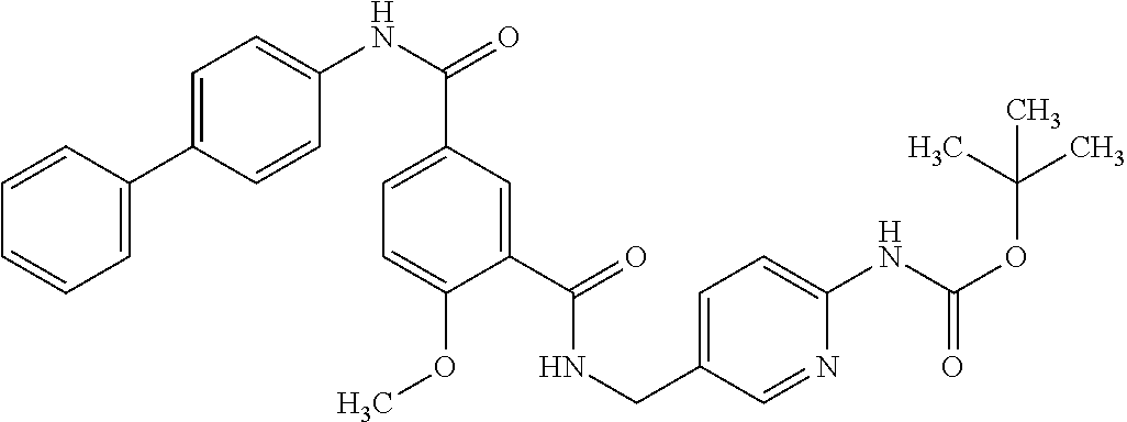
C1=CC=CC=C1C1=CC=C(NC(C2=CC=C(OC)C(C(=O)NCC3=CC=C(NC(OC(C)(C)C)=O)N=C3)=C2)=O)C=C1
